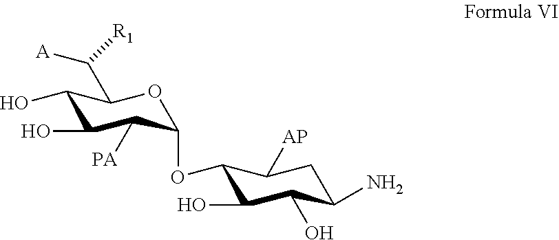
C1(O)C(O)C([PA])C(OC2C(O)C(O)C(N)CC2[AP])OC1C([A])[R1]
